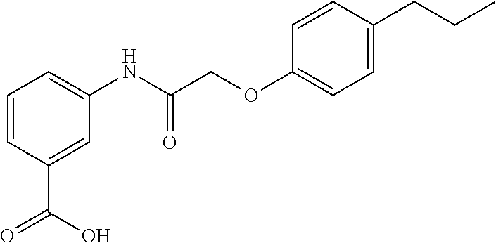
C1=CC(C(O)=O)=CC(NC(COC2=CC=C(CCC)C=C2)=O)=C1
